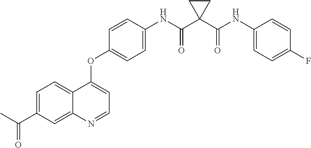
C12=CC=C(C(C)=O)C=C1N=CC=C2OC1=CC=C(NC(C2(C(NC3=CC=C(F)C=C3)=O)CC2)=O)C=C1
